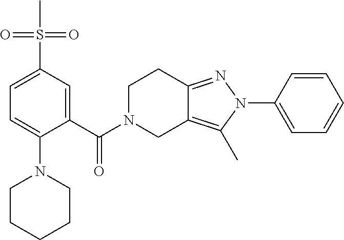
C12=NN(C3=CC=CC=C3)C(C)=C1CN(C(=O)C1=CC(S(C)(=O)=O)=CC=C1N1CCCCC1)CC2
